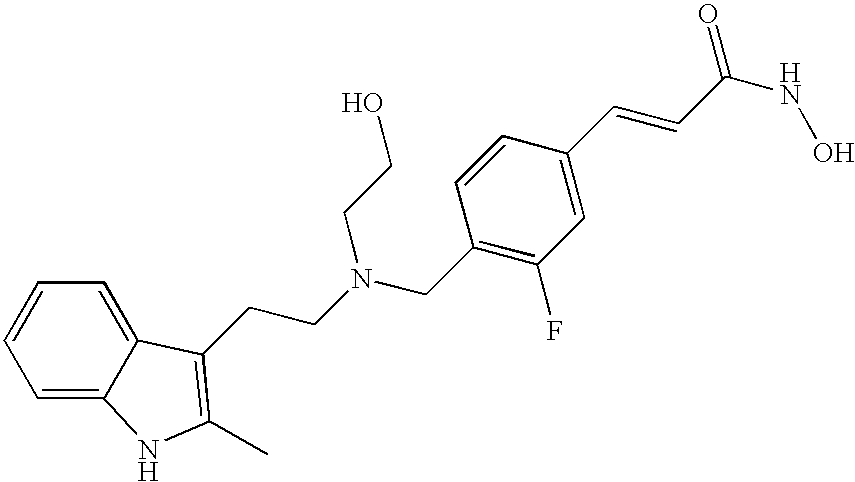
C(C1=C(F)C=C(C=CC(NO)=O)C=C1)N(CCC1=C(C)NC2=CC=CC=C21)CCO
